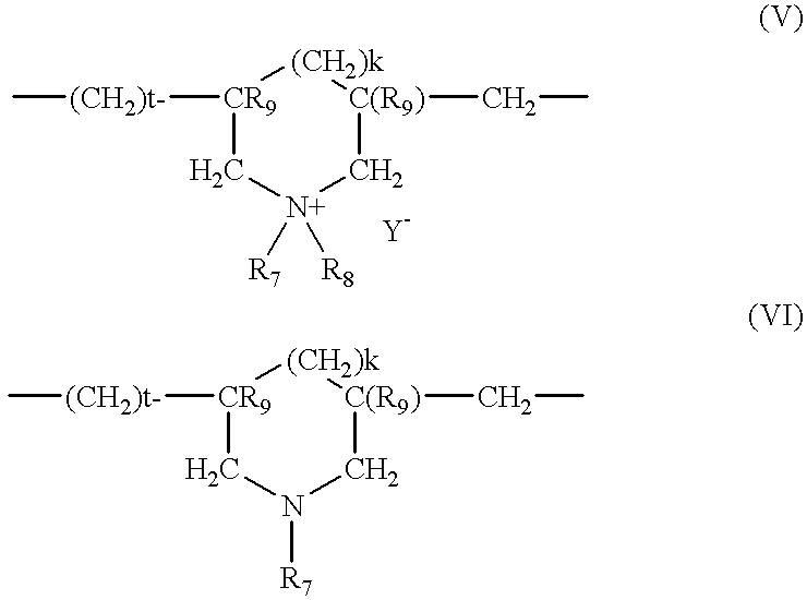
[(CH2)t-]([CR9]1C[N+]([R7])([R8])C[C(R9)](CC)[(CH2)k]1)C.[(CH2)t-]([CR9]1CN([R7])C[C(R9)](CC)[(CH2)k]1)C
